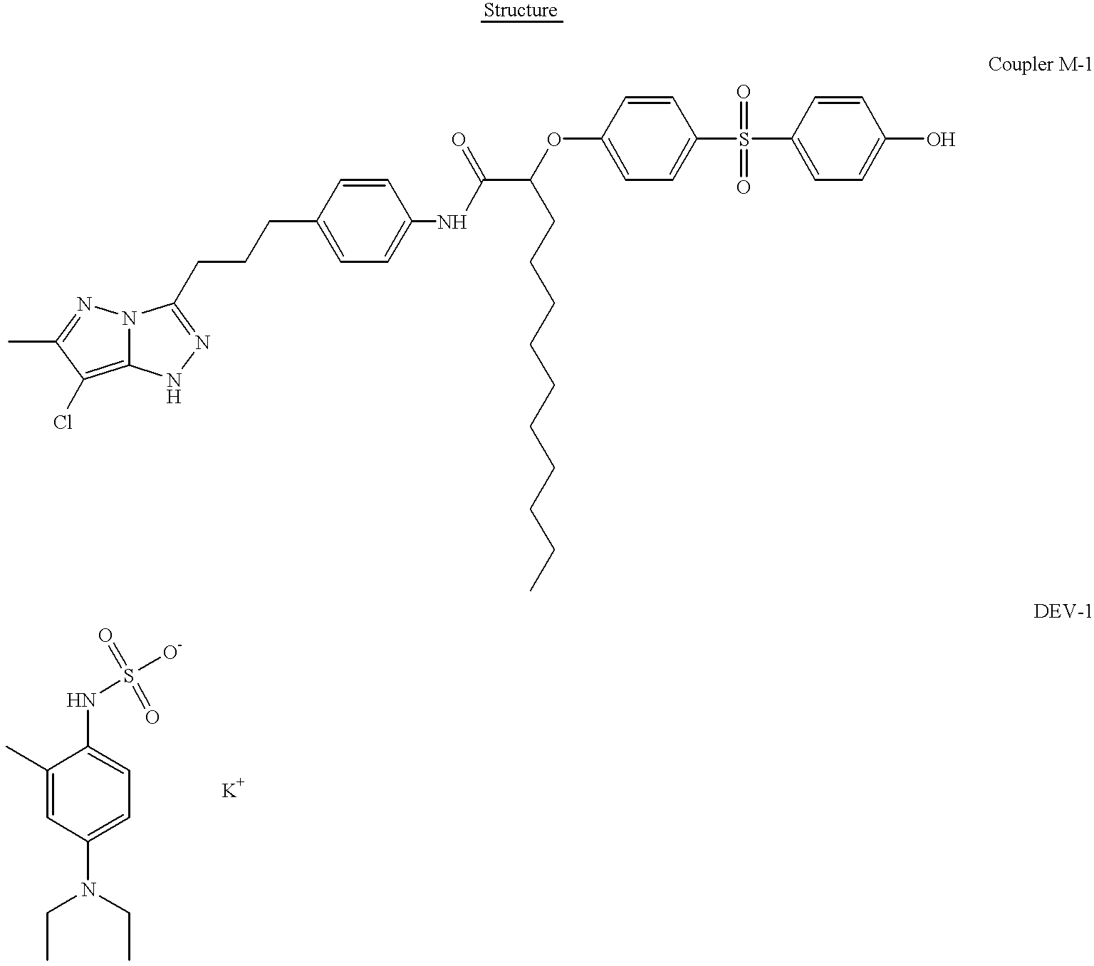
N12C(=C(Cl)C(C)=N1)NN=C2CCCC1=CC=C(NC(C(OC2=CC=C(S(C3=CC=C(O)C=C3)(=O)=O)C=C2)CCCCCCCCCC)=O)C=C1.[Structure].C1(C)=CC(N(CC)CC)=CC=C1NS([O-])(=O)=O
